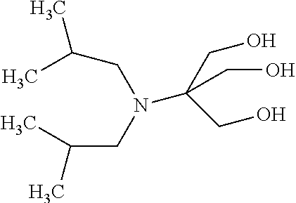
C(CN(CC(C)C)C(CO)(CO)CO)(C)C
